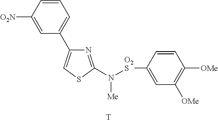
C1=CC([O2N])=CC(C2=CSC(N([O2S]C3=CC([OMe])=C([OMe])C=C3)[Me])=N2)=C1
